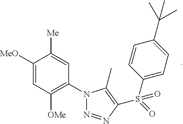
N1(C2=C([OMe])C=C([MeO])C([Me])=C2)N=NC(S(=O)(C2=CC=C(C(C)(C)C)C=C2)=O)=C1C
